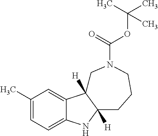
C1(C)=CC=C2C(=C1)C1([H])C([H])(N2)CCCN(C(OC(C)(C)C)=O)C1
